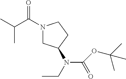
C(C(=O)N1CC(N(C(=O)OC(C)(C)C)CC)CC1)(C)C
